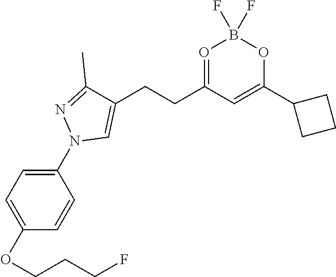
O1=C(CCC2=CN(C3=CC=C(OCCCF)C=C3)N=C2C)C=C(C2CCC2)OB1(F)F
